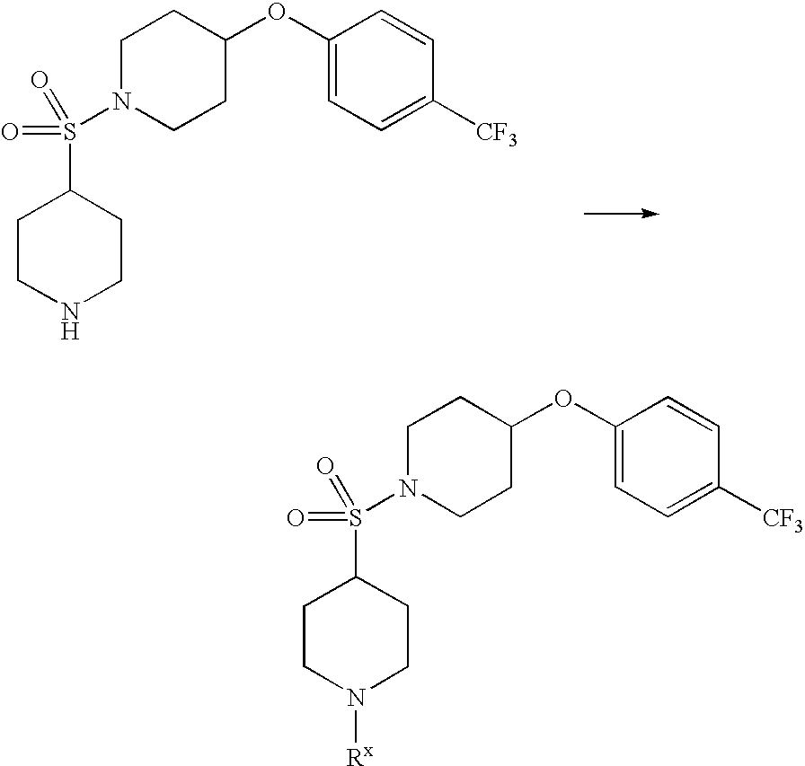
C1CC(OC2=CC=C([CF3])C=C2)CCN1S(C1CCN([Rx])CC1)(=O)=O.C1CC(OC2=CC=C([CF3])C=C2)CCN1S(C1CCNCC1)(=O)=O
